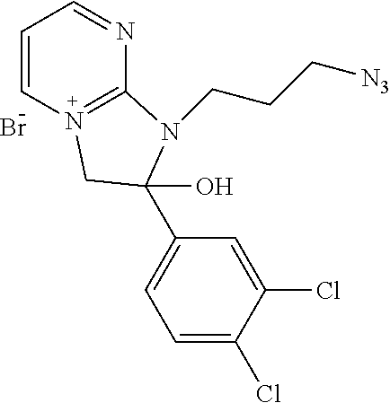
C1=CN2=C(N=C1)N(CCC[N3])C(C1=CC=C(Cl)C(Cl)=C1)(O)C2.Br
